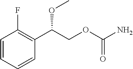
C1=CC=CC(C(COC(N)=O)OC)=C1F
